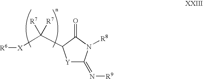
[R6][X]C(C1[Y]C(=N[R9])N([R8])C1=O)([R7])[R7]
